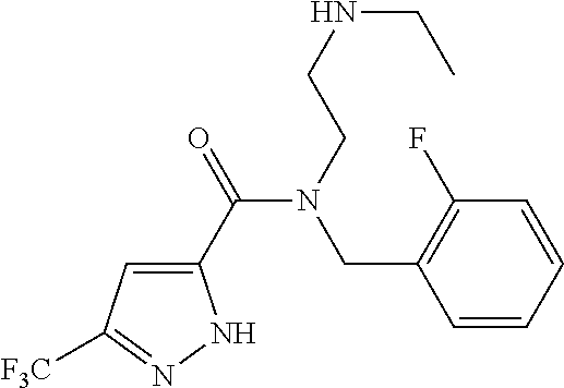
C1(C(=O)N(CCNCC)CC2=C(F)C=CC=C2)=CC([F3C])=NN1
